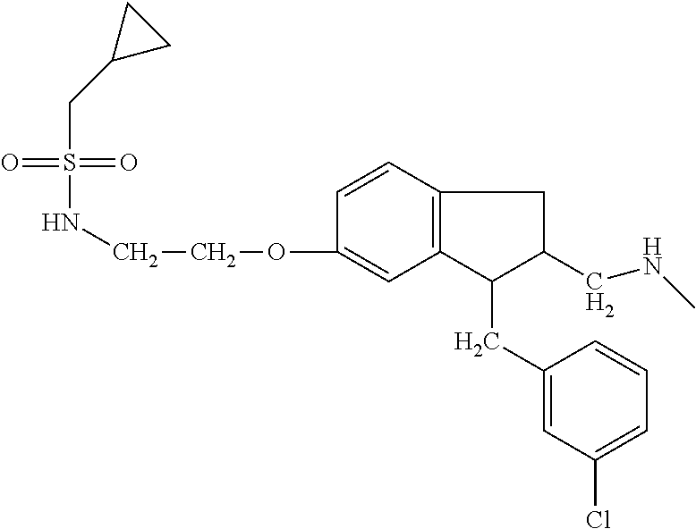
S(=O)(NCCOC1=CC2=C(C=C1)CC(CNC)C2CC1=CC(Cl)=CC=C1)(=O)CC1CC1
